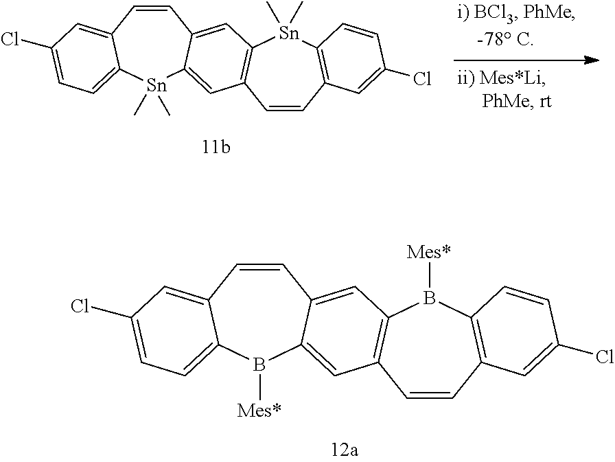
C1=CC2=CC(Cl)=CC=C2B([Mes*])C2=CC3=C(C=C12)B([Mes*])C1=C(C=C3)C=C(Cl)C=C1.C1=CC2=CC(Cl)=CC=C2[Sn](C)(C)C2=CC3=C(C=C12)[Sn](C)(C)C1=C(C=C3)C=C(Cl)C=C1
